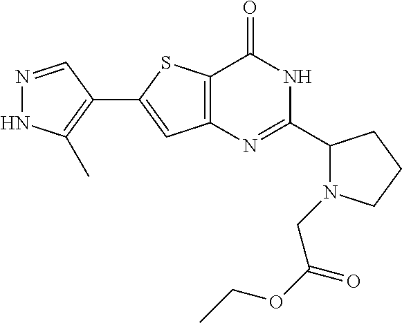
N1=CC(C2=CC3=C(S2)C(=O)NC(C2N(CC(OCC)=O)CCC2)=N3)=C(C)N1
